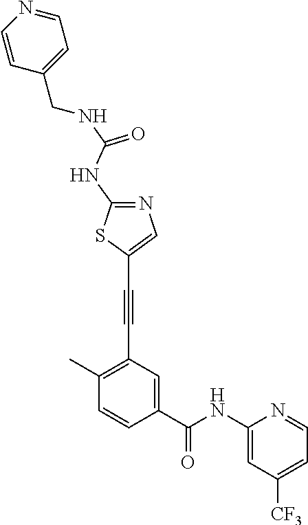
C1(C)=C(C#CC2=CN=C(NC(=O)NCC3=CC=NC=C3)S2)C=C(C(NC2=CC([CF3])=CC=N2)=O)C=C1
